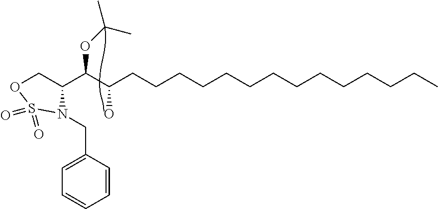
O1CC(C(C(CCCCCCCCCCCCCC)O)OC(C)C)N(CC2=CC=CC=C2)S1(=O)=O
